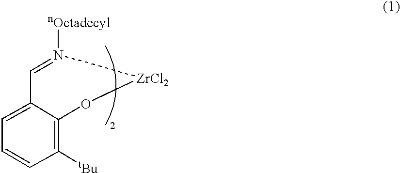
C1([tBu])=C2C(=CC=C1)C=N([nOctadecyl])[ZrCl2]O2
